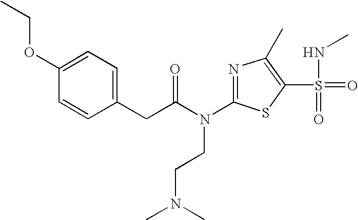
CCOC1=CC=C(CC(N(C2=NC(C)=C(S(NC)(=O)=O)S2)CCN(C)C)=O)C=C1
